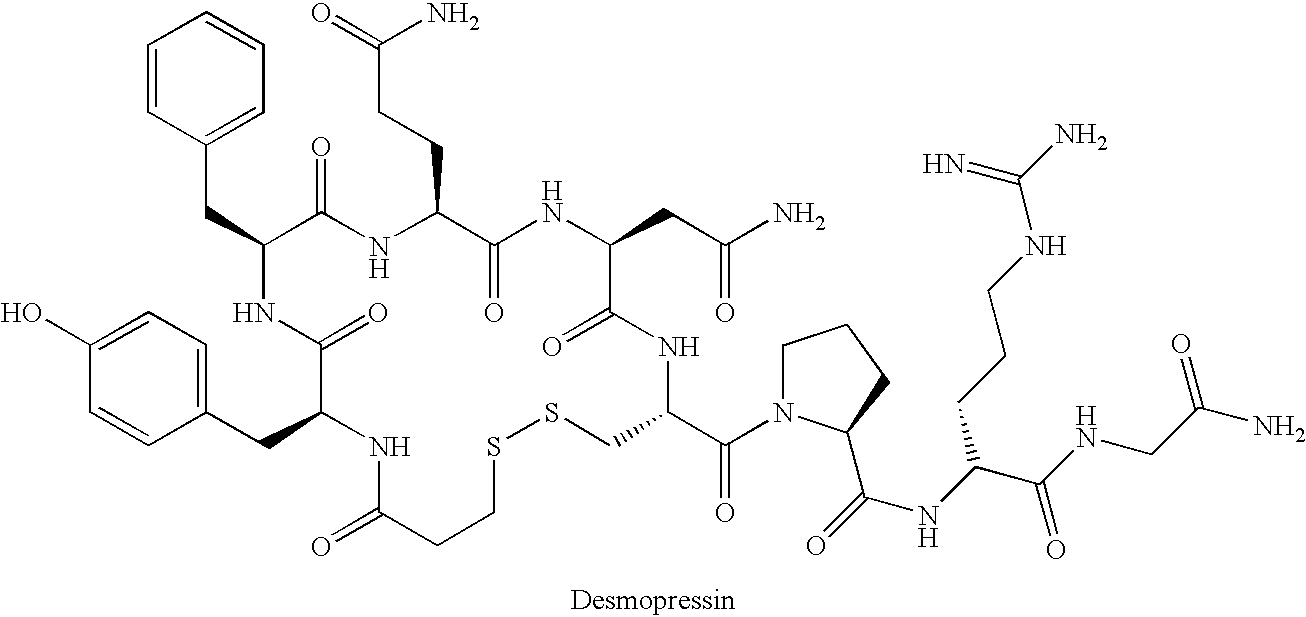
C1(CC2NC(=O)CCSSCC(C(=O)N3CCCC3C(=O)NC(C(NCC(N)=O)=O)CCCNC(N)=N)NC(=O)C(CC(N)=O)NC(=O)C(CCC(=O)N)NC(=O)C(CC3=CC=CC=C3)NC2=O)=CC=C(O)C=C1
